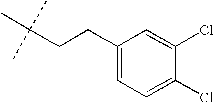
C(CCC1=CC=C(Cl)C(Cl)=C1)(C)(C)C
